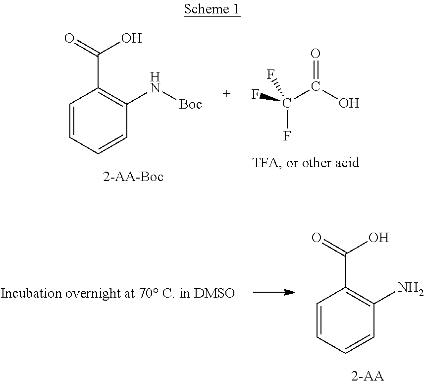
C1=CC=CC(N[Boc])=C1C(O)=O.FC(F)(C(=O)O)F.C1=CC=CC(N)=C1C(O)=O
